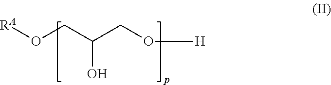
O(CC(CO[H])O)[RA]
